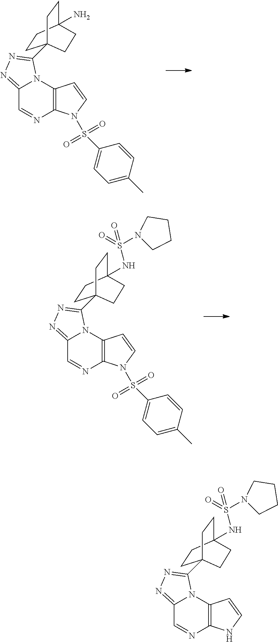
C12=NN=C(C34CCC(N)(CC3)CC4)N1C1=C(N=C2)N(S(C2=CC=C(C)C=C2)(=O)=O)C=C1.C12=NN=C(C34CCC(NS(N5CCCC5)(=O)=O)(CC3)CC4)N1C1=C(N=C2)N(S(C2=CC=C(C)C=C2)(=O)=O)C=C1.C12=NN=C(C34CCC(NS(N5CCCC5)(=O)=O)(CC3)CC4)N1C1=C(N=C2)NC=C1
